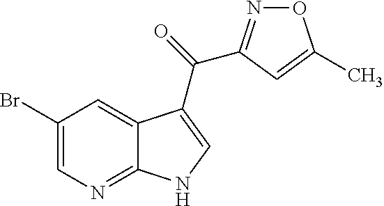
C1(Br)=CN=C2C(=C1)C(C(=O)C1=NOC(C)=C1)=CN2
